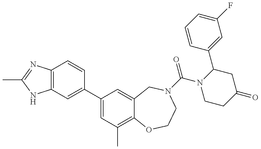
C12=C(N=C(C)N1)C=CC(C1=CC(C)=C3C(=C1)CN(C(N1CCC(=O)CC1C1=CC(F)=CC=C1)=O)CCO3)=C2
